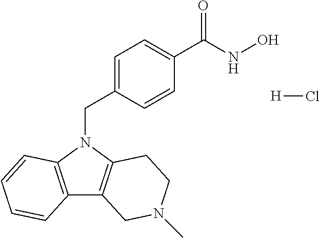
C12=C(N(CC3=CC=C(C(NO)=O)C=C3)C3=C1CN(C)CC3)C=CC=C2.[H]Cl
